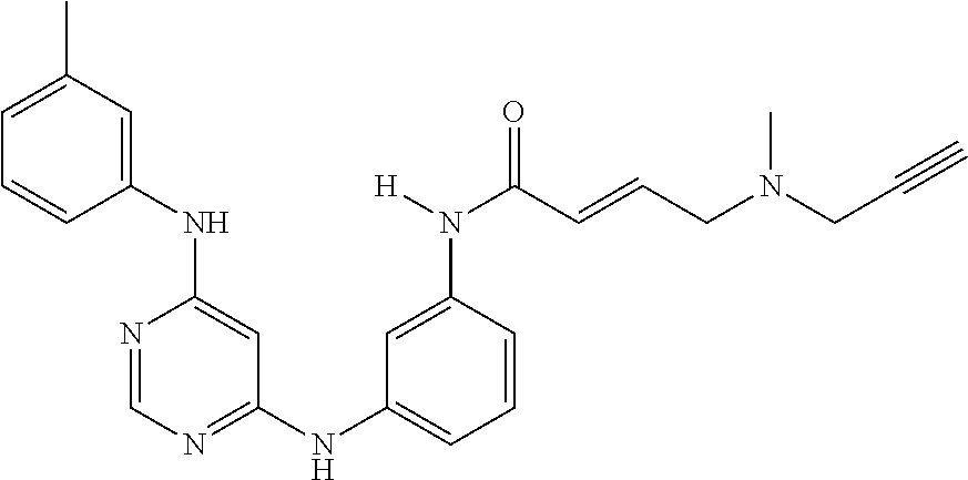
C1=C(C)C=C(NC2=CC(NC3=CC=CC(N(C(=O)C=CCN(CC#C)C)[H])=C3)=NC=N2)C=C1
